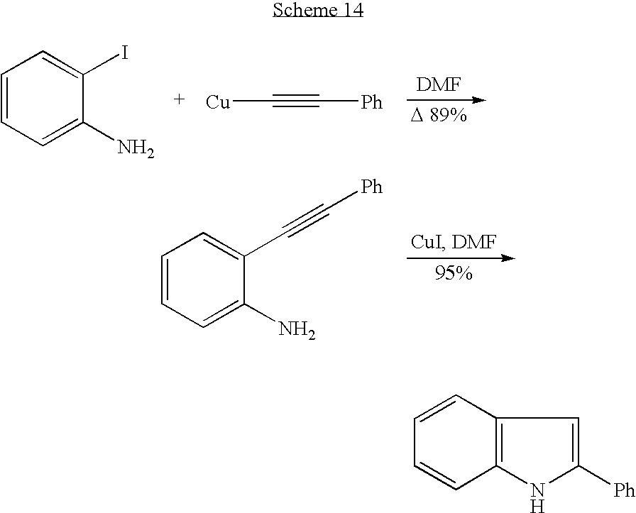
C1=CC=C(N)C(I)=C1.[Cu]C#C[Ph].C1=CC=C(N)C(C#C[Ph])=C1.C1=CC2=C(C=C1)NC([Ph])=C2
